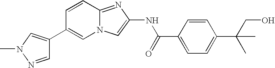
C1(C2=CN3C(=NC(NC(C4=CC=C(C(C)(CO)C)C=C4)=O)=C3)C=C2)=CN(C)N=C1
